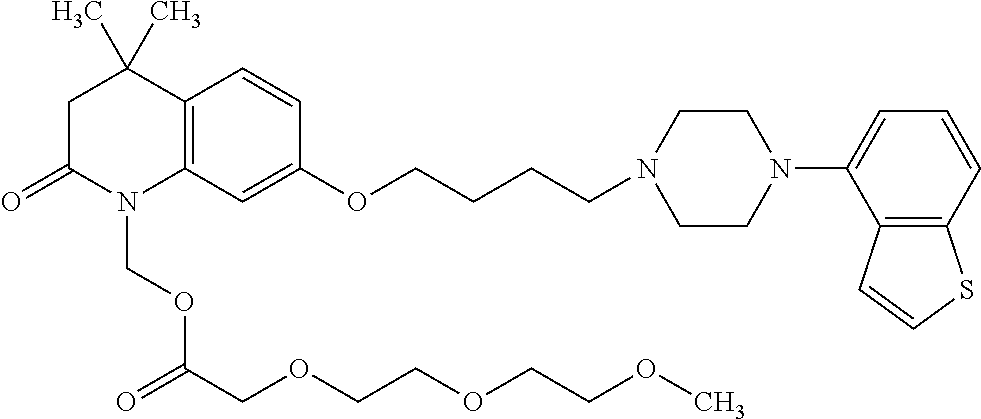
C1C(=O)N(COC(COCCOCCOC)=O)C2=C(C1(C)C)C=CC(OCCCCN1CCN(C3=CC=CC4=C3C=CS4)CC1)=C2
